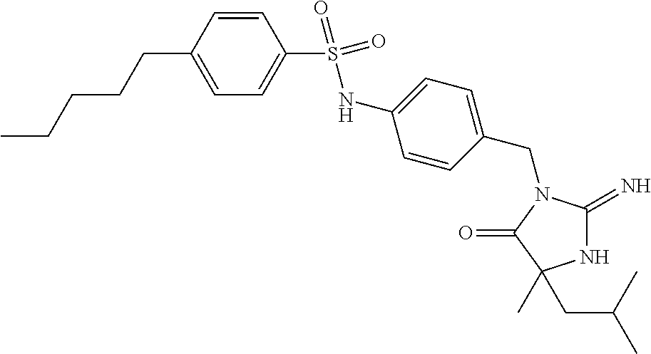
N(C1=CC=C(CN2C(=N)NC(C)(CC(C)C)C2=O)C=C1)S(C1=CC=C(CCCCC)C=C1)(=O)=O
